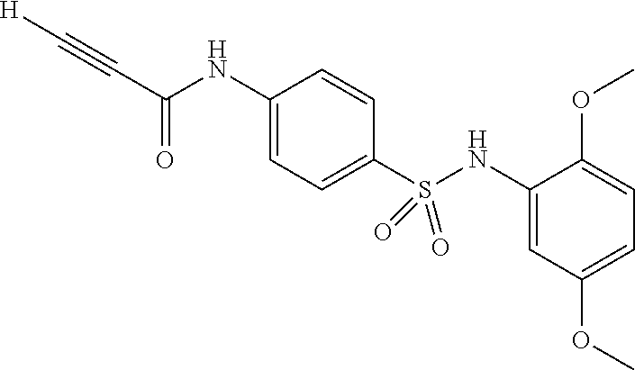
C(#CC(NC1=CC=C(S(NC2=CC(OC)=CC=C2OC)(=O)=O)C=C1)=O)[H]
